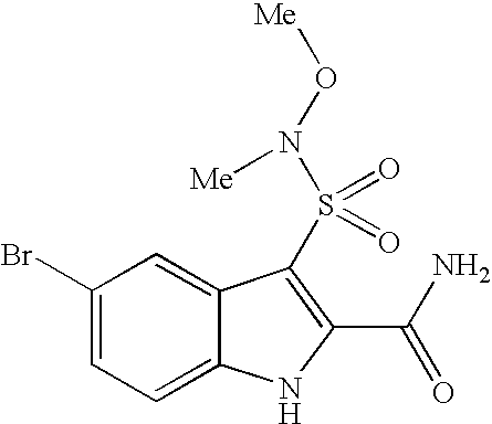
S(=O)(C1=C(C(=O)N)NC2=CC=C(Br)C=C21)(N(O[Me])[Me])=O
